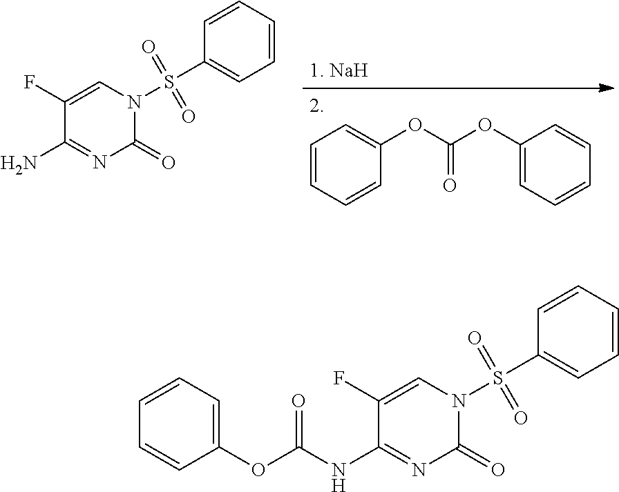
C1=CC=CC(OC(OC2=CC=CC=C2)=O)=C1.C1(F)=CN(S(C2=CC=CC=C2)(=O)=O)C(=O)N=C1N.C1(F)=CN(S(C2=CC=CC=C2)(=O)=O)C(=O)N=C1NC(OC1=CC=CC=C1)=O
